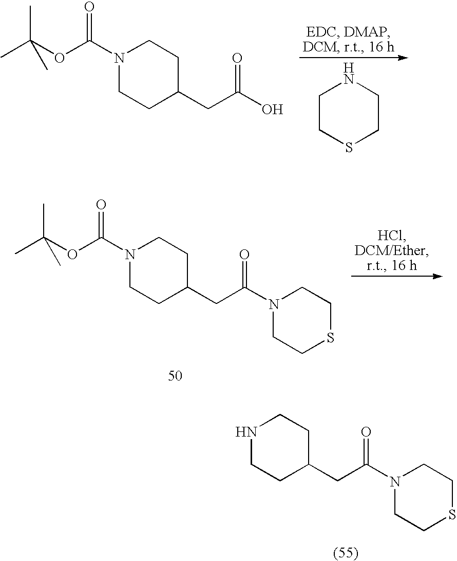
N1(C(OC(C)(C)C)=O)CCC(CC(O)=O)CC1.C1CSCCN1.N1(C(OC(C)(C)C)=O)CCC(CC(N2CCSCC2)=O)CC1.N1CCC(CC(N2CCSCC2)=O)CC1
